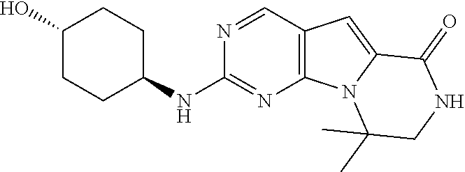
C12=C(N=C(NC3CCC(O)CC3)N=C1)N1C(=C2)C(=O)NCC1(C)C
